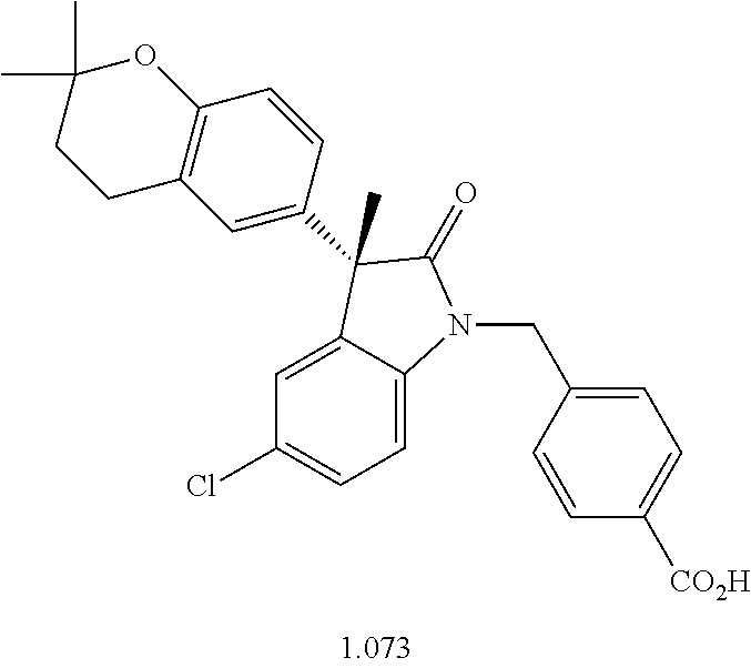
C1=C2C(=CC=C1Cl)N(CC1=CC=C([CO2H])C=C1)C(=O)C2(C)C1=CC2=C(C=C1)OC(C)(C)CC2
